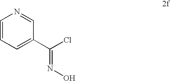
C1=CC=C(C(Cl)=NO)C=N1
